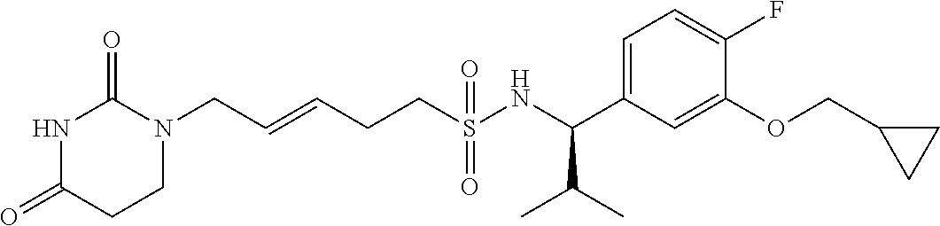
C(=CCCS(NC(C1=CC=C(F)C(OCC2CC2)=C1)C(C)C)(=O)=O)CN1C(=O)NC(=O)CC1
